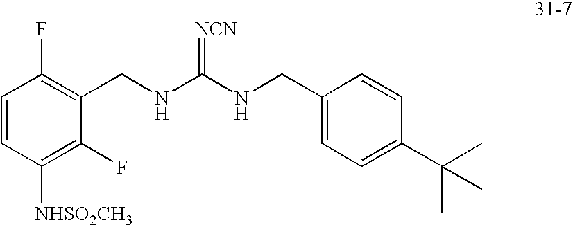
C(NC(=[NCN])NCC1=CC=C(C(C)(C)C)C=C1)C1=C(F)C=CC([NHSO2CH3])=C1F
